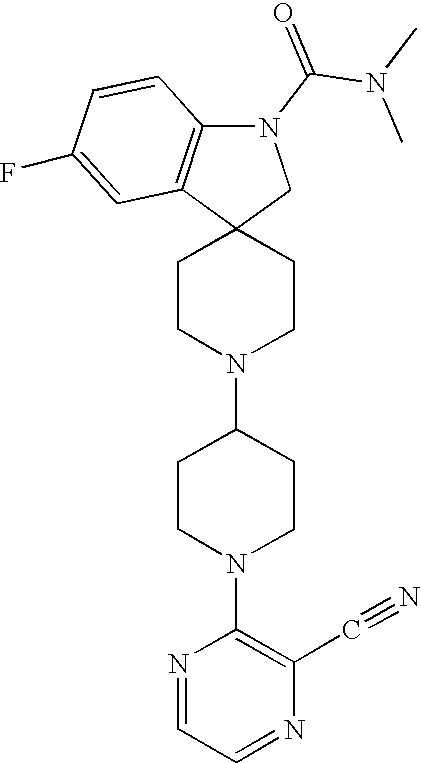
C1CN(C2CCN(C3=C(C#N)N=CC=N3)CC2)CCC12CN(C(N(C)C)=O)C1=C2C=C(F)C=C1
